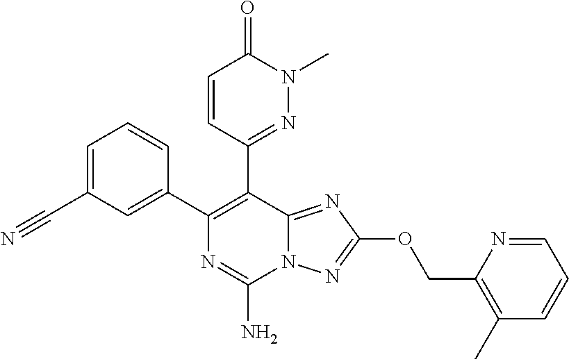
C1=C(C#N)C=C(C2=C(C3=NN(C)C(=O)C=C3)C3=NC(OCC4=C(C)C=CC=N4)=NN3C(N)=N2)C=C1
